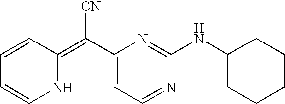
C1=CC(=C(C2=CC=NC(NC3CCCCC3)=N2)[CN])NC=C1
